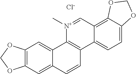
C12=C(C=C3C(=C1)C1=C(C=C3)C3=CC=C4C(=C3C=[N+]1C)OCO4)OCO2.[Cl-]
